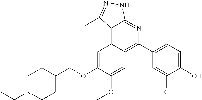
C1=C(O)C(Cl)=CC(C2=C3C(=C4C(=N2)NN=C4C)C=C(OCC2CCN(CC)CC2)C(OC)=C3)=C1
